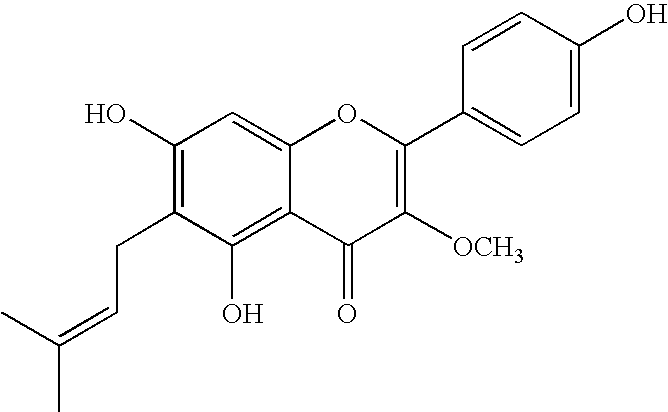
C1(O)=C(CC=C(C)C)C(O)=C2C(=C1)OC(C1=CC=C(O)C=C1)=C([OCH3])C2=O
